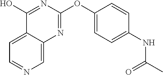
C1=NC=C2C(=C1)C(O)=NC(OC1=CC=C(NC(=O)C)C=C1)=N2
